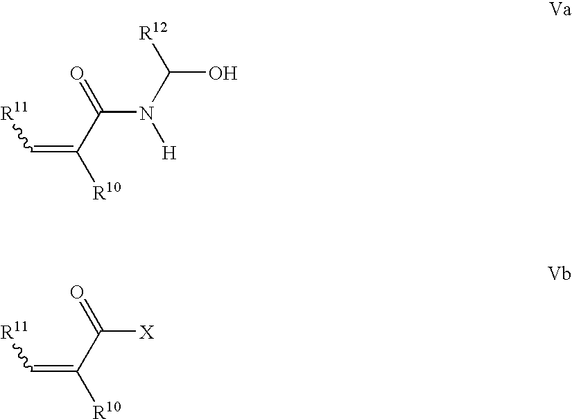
C(=C(C(=O)N([H])C([R12])O)[R10])[R11].C(=C(C(=O)[X])[R10])[R11]
